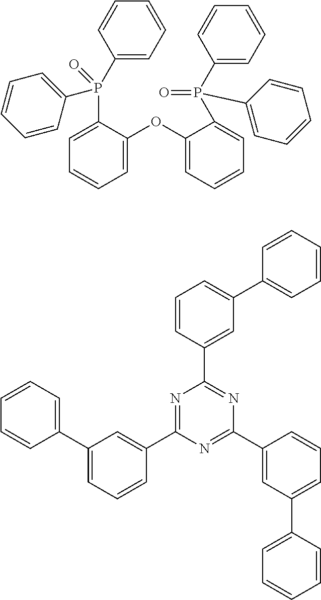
C1=C(OC2=CC=CC=C2P(=O)(C2=CC=CC=C2)C2=CC=CC=C2)C(P(C2=CC=CC=C2)(=O)C2=CC=CC=C2)=CC=C1.C1=CC=CC=C1C1=CC=CC(C2=NC(C3=CC(C4=CC=CC=C4)=CC=C3)=NC(C3=CC(C4=CC=CC=C4)=CC=C3)=N2)=C1
